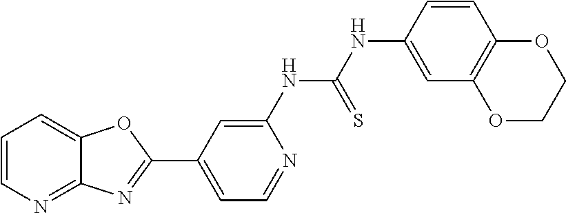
C1=CN=C2C(=C1)OC(C1=CC=NC(NC(NC3=CC4=C(C=C3)OCCO4)=S)=C1)=N2
